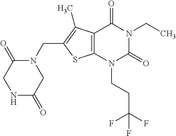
C12=C(N(CCC(F)(F)F)C(=O)N(CC)C1=O)SC(CN1C(=O)CNC(=O)C1)=C2C
